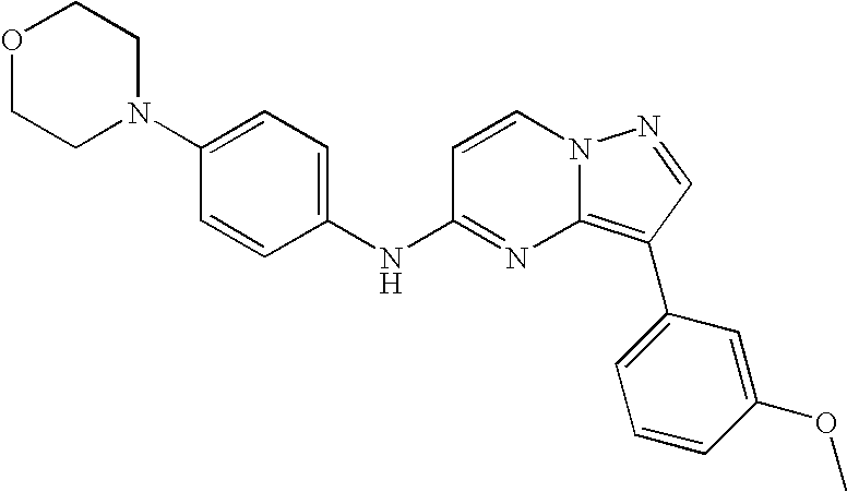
C1(N2CCOCC2)=CC=C(NC2=NC3=C(C4=CC=CC(OC)=C4)C=NN3C=C2)C=C1
